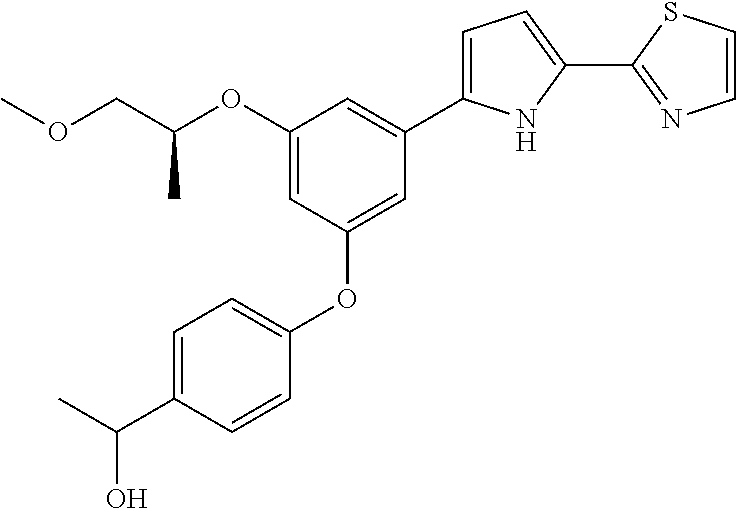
C1=C(C(C)O)C=CC(OC2=CC(C3=CC=C(C4=NC=CS4)N3)=CC(OC(COC)C)=C2)=C1
